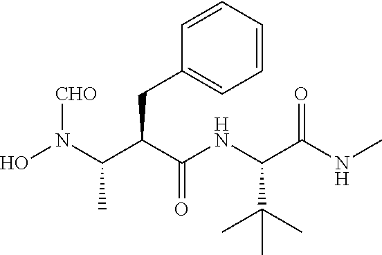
ON(C(C(C(NC(C(NC)=O)C(C)(C)C)=O)CC1=CC=CC=C1)C)[CHO]
